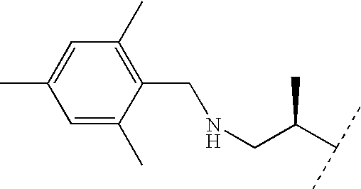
C1=C(C)C(CNCC(C(C)C)C)=C(C)C=C1C
